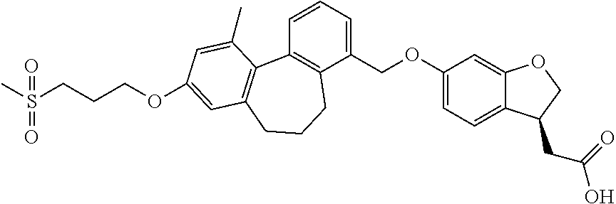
C1(COC2=CC=C3C(=C2)OCC3CC(=O)O)=CC=CC2=C1CCCC1=C2C(C)=CC(OCCCS(=O)(C)=O)=C1
